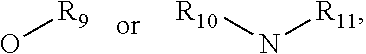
O[R9].[R10]N[R11]
